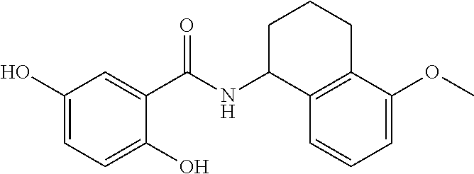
C1(O)=CC=C(O)C=C1C(NC1C2=C(CCC1)C(OC)=CC=C2)=O
